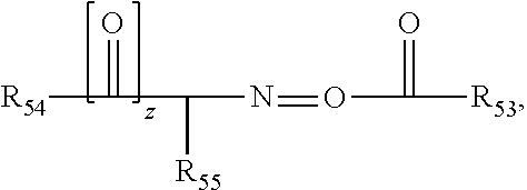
[R54]C(=O)C([R55])N=OC(=O)[R53]
